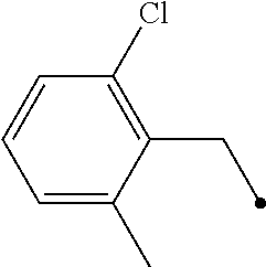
C1=C(C)C(CC)=C(Cl)C=C1
